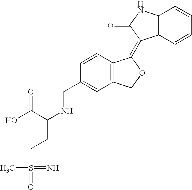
C1=CC(CNC(C(O)=O)CCS(=O)(=N)C)=CC2=C1C(=C1C3=C(C=CC=C3)NC1=O)OC2
